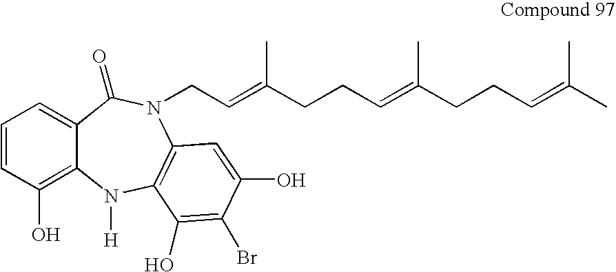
C(C=C(CCC=C(CCC=C(C)C)C)C)N1C2=C(N([H])C3=C(O)C=CC=C3C1=O)C(O)=C(Br)C(O)=C2
